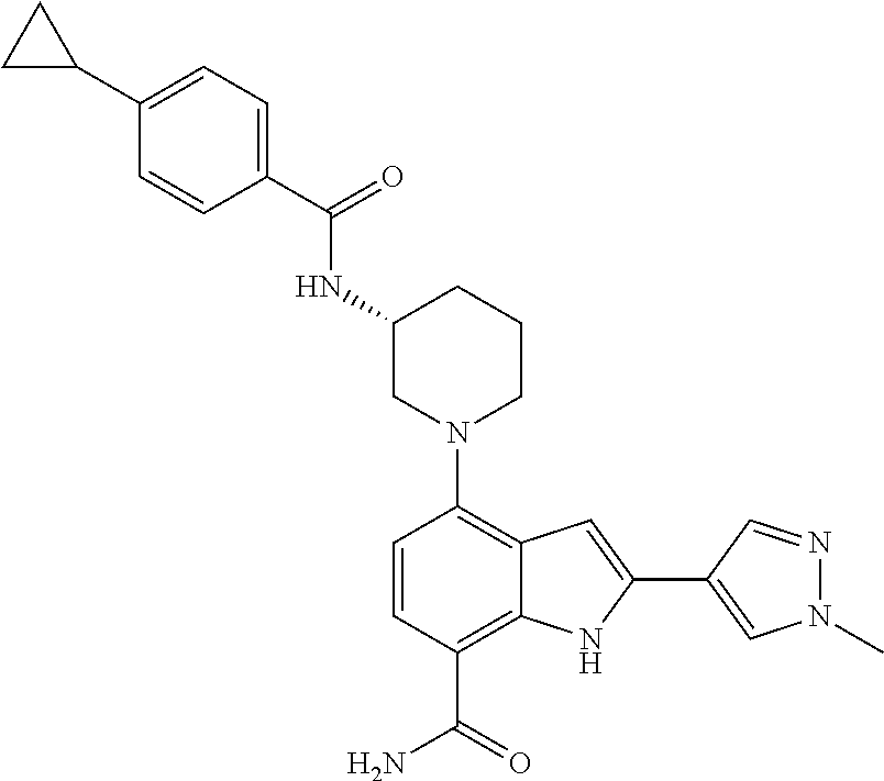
N1(C2=C3C(=C(C(=O)N)C=C2)NC(C2=CN(C)N=C2)=C3)CCCC(NC(C2=CC=C(C3CC3)C=C2)=O)C1
